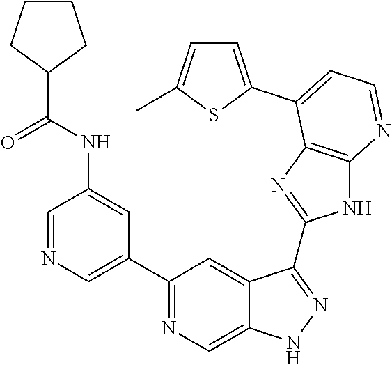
C1=NC=C(C2=NC=C3C(=C2)C(C2=NC4=C(N2)N=CC=C4C2=CC=C(C)S2)=NN3)C=C1NC(C1CCCC1)=O
